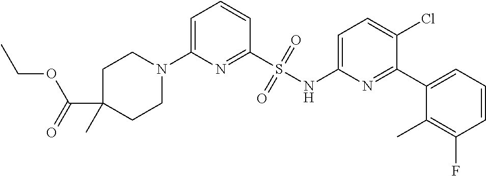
C1=C(N2CCC(C(=O)OCC)(C)CC2)N=C(S(NC2=CC=C(Cl)C(C3=CC=CC(F)=C3C)=N2)(=O)=O)C=C1
